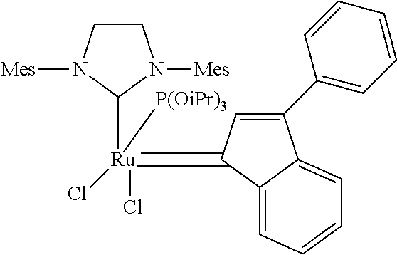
C1CN([Mes])C([Ru](Cl)(Cl)([P(OiPr)3])=C2C=C(C3=CC=CC=C3)C3=CC=CC=C23)N1[Mes]
